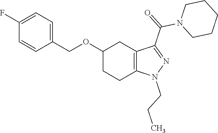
C1(OCC2=CC=C(F)C=C2)CCC2=C(C1)C(C(N1CCCCC1)=O)=NN2CCC
